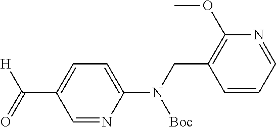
C(C1=CC=C(N(CC2=C(OC)N=CC=C2)[Boc])N=C1)(=O)[H]
